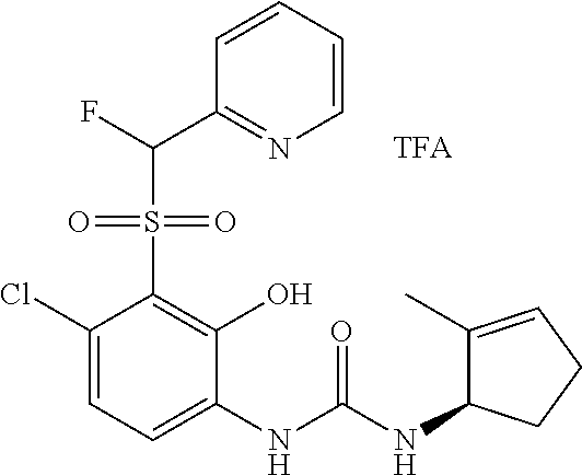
C1(Cl)=CC=C(NC(NC2C(C)=CCC2)=O)C(O)=C1S(=O)(=O)C(C1=NC=CC=C1)F
